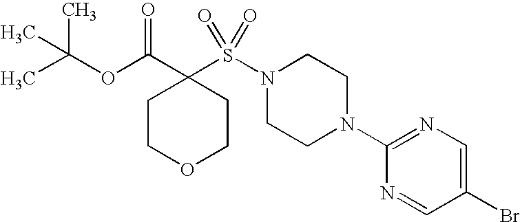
O(C(C1(S(N2CCN(C3=NC=C(Br)C=N3)CC2)(=O)=O)CCOCC1)=O)C(C)(C)C
